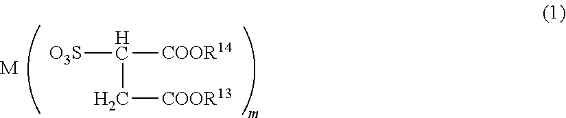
[O3S]C([COOR14])C[COOR13].[M]
